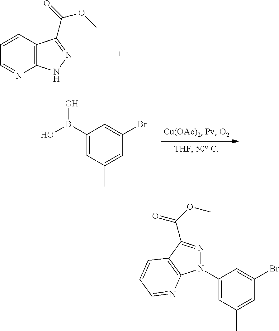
C1=NC2=C(C=C1)C(C(OC)=O)=NN2.C1(B(O)O)=CC(C)=CC(Br)=C1.C1(N2N=C(C(OC)=O)C3=C2N=CC=C3)=CC(C)=CC(Br)=C1
